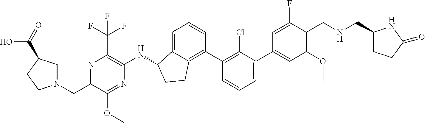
N(CC1=C(OC)C=C(C2=CC=CC(C3=C4C(=CC=C3)C(NC3=C(C(F)(F)F)N=C(CN5CC(C(=O)O)CC5)C(OC)=N3)CC4)=C2Cl)C=C1F)CC1CCC(=O)N1
